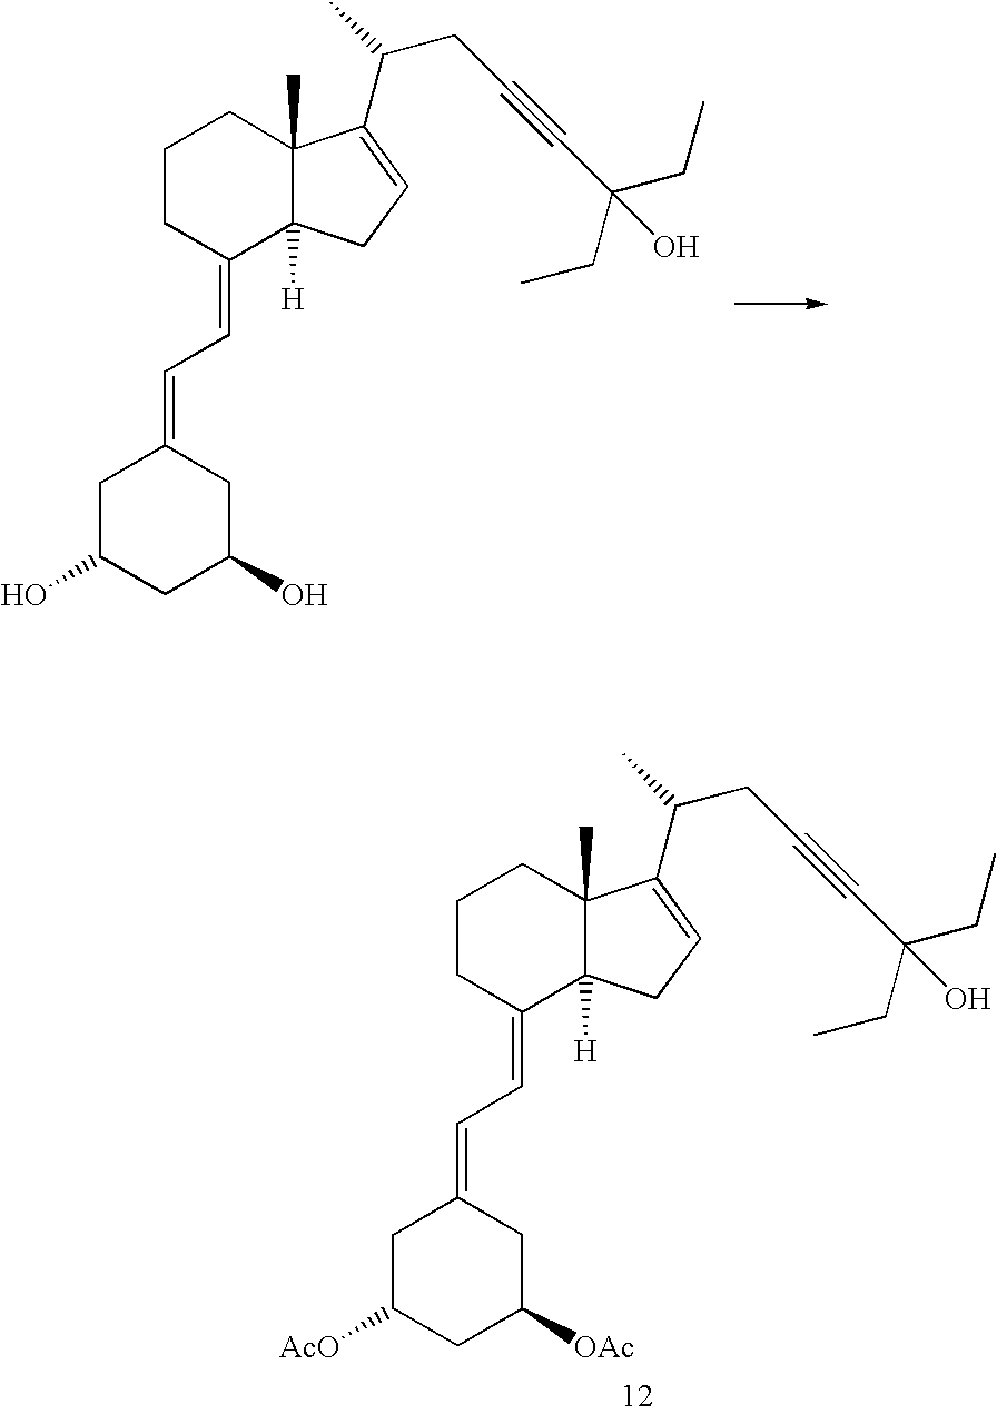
C1C(O)CC(O)CC1=CC=C1C2([H])C(C)(CCC1)C(C(CC#CC(CC)(O)CC)C)=CC2.C1C([AcO])CC([OAc])CC1=CC=C1C2([H])C(C)(CCC1)C(C(CC#CC(CC)(O)CC)C)=CC2
